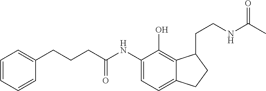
C(NC1=CC=C2C(=C1O)C(CCNC(C)=O)CC2)(=O)CCCC1=CC=CC=C1
